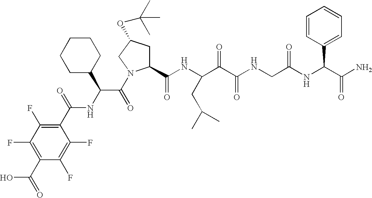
C1(C(=O)O)=C(F)C(F)=C(C(NC(C(=O)N2C(C(NC(C(C(NCC(NC(C(N)=O)C3=CC=CC=C3)=O)=O)=O)CC(C)C)=O)CC(OC(C)(C)C)C2)C2CCCCC2)=O)C(F)=C1F
